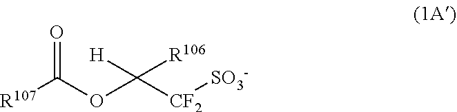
[R107]C(OC([CF2][SO3-])([R106])[H])=O
